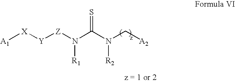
[A1][X][Y][Z]N(C(N(C[A2])[R2])=S)[R1]
